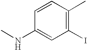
C1=CC(NC)=CC(I)=C1C
